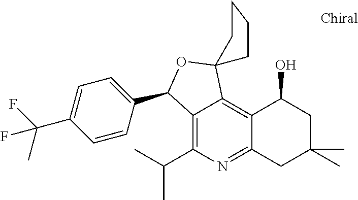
C12=C(C(C)C)N=C3C(=C1C1(OC2C2=CC=C(C(F)(C)F)C=C2)CCCC1)C(O)CC(C)(C)C3
